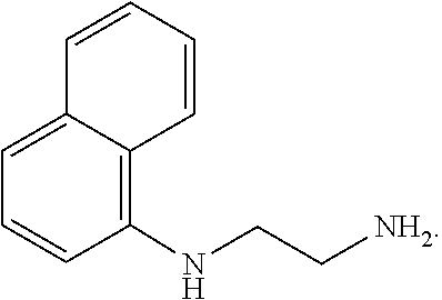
C12=CC=CC(NCC[NH2])=C1C=CC=C2
